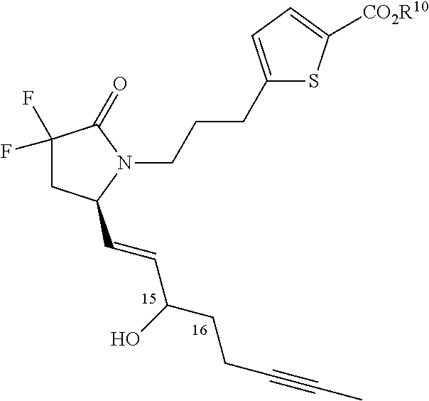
CC#CCCC(C=CC1CC(F)(F)C(=O)N1CCCC1=CC=C([CO2R10])S1)O
